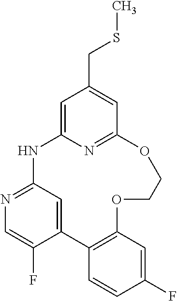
C12=CC(=NC=C1F)NC1=CC(CSC)=CC(=N1)OCCOC1=C2C=CC(F)=C1
